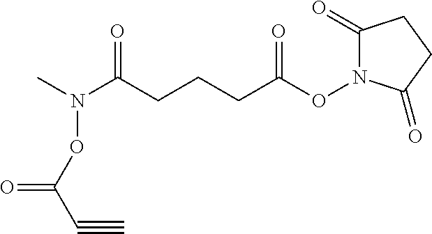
C1(=O)N(OC(CCCC(N(C)OC(C#C)=O)=O)=O)C(=O)CC1
